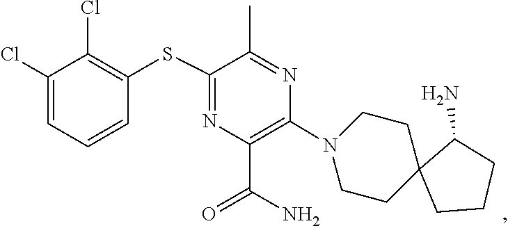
C1(C(N)=O)=C(N2CCC3(CC2)CCCC3N)N=C(C)C(SC2=C(Cl)C(Cl)=CC=C2)=N1
